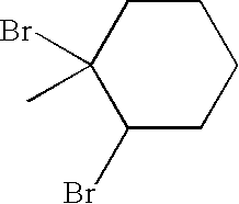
C1CCC(C)(Br)C(Br)C1
